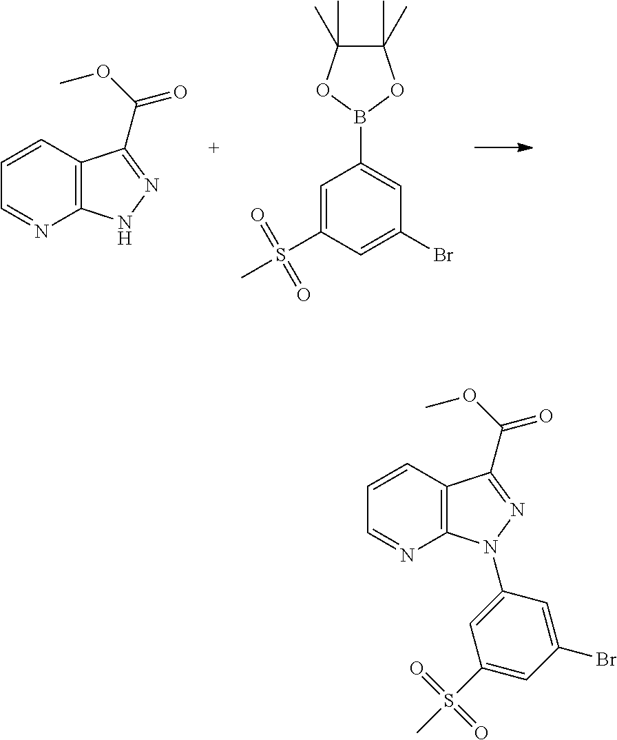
C12=C(C=CC=N1)C(C(=O)OC)=NN2.C1=C(S(=O)(=O)C)C=C(Br)C=C1B1OC(C)(C)C(C)(C)O1.C12=C(C=CC=N1)C(C(=O)OC)=NN2C1=CC(S(=O)(=O)C)=CC(Br)=C1
